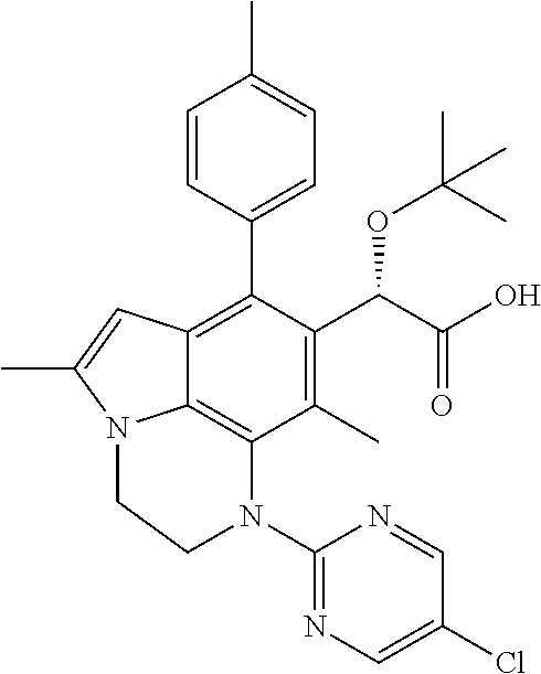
C1=CC(C2=C3C4=C(C(C)=C2C(C(O)=O)OC(C)(C)C)N(C2=NC=C(Cl)C=N2)CCN4C(C)=C3)=CC=C1C
